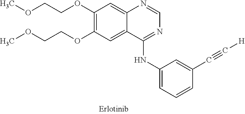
COCCOC1=C(OCCOC)C=C2C(=C1)N=CN=C2NC1=CC=CC(C#C[H])=C1
